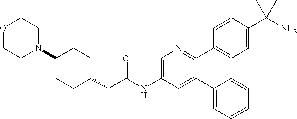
C1(N2CCOCC2)CCC(CC(NC2=CN=C(C3=CC=C(C(N)(C)C)C=C3)C(C3=CC=CC=C3)=C2)=O)CC1
